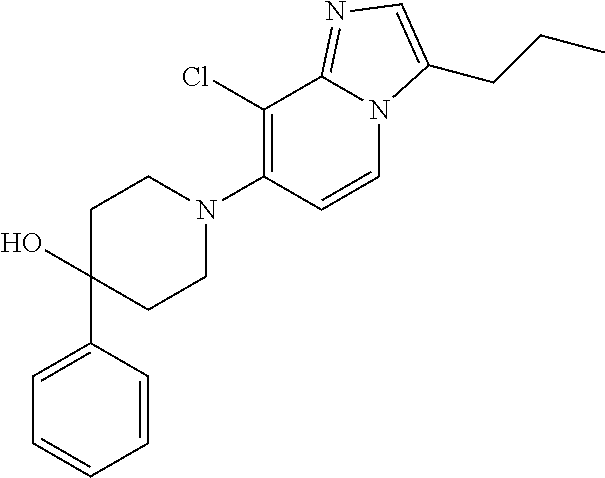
N1(C2=C(Cl)C3=NC=C(CCC)N3C=C2)CCC(C2=CC=CC=C2)(O)CC1
